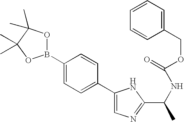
C1(B2OC(C)(C)C(C)(C)O2)=CC=C(C2=CN=C(C(NC(OCC3=CC=CC=C3)=O)C)N2)C=C1
